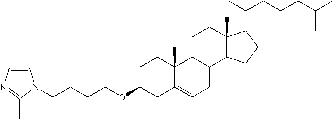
C1C(OCCCCN2C=CN=C2C)CC2=CCC3C(C2(C)C1)CCC1(C)C3CCC1C(C)CCCC(C)C
